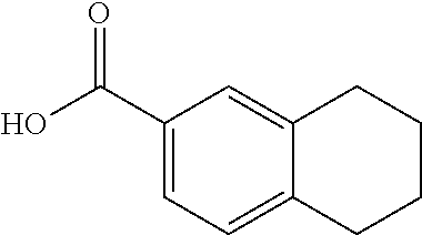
O=C(C1=CC=C2C(=C1)CCCC2)O
